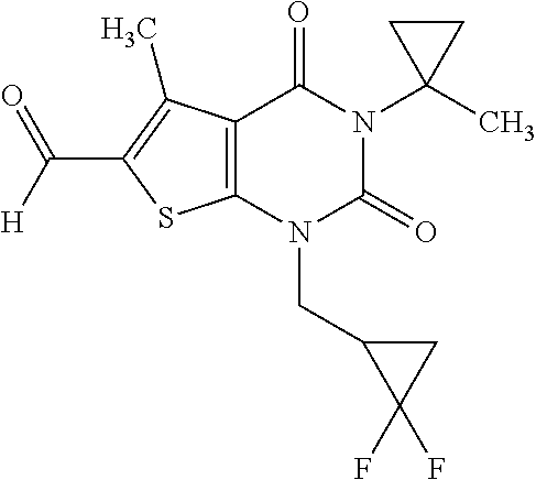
C12=C(N(CC3C(F)(F)C3)C(=O)N(C3(C)CC3)C1=O)SC(C([H])=O)=C2C
